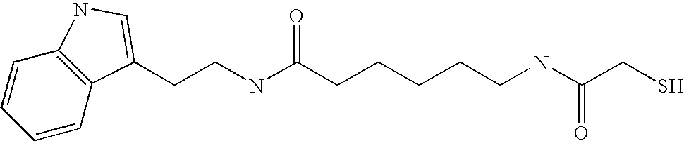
C1=CC2=C(C=C1)C(CCNC(CCCCCNC(CS)=O)=O)=CN2
